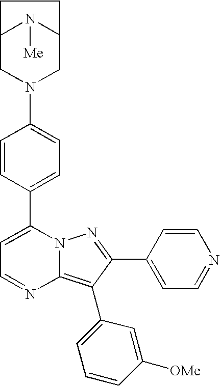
C12CN(C3=CC=C(C4=CC=NC5=C(C6=CC=CC([OMe])=C6)C(C6=CC=NC=C6)=NN45)C=C3)CC(N1[Me])CC2
